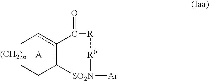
[(CH2)n].[A].Ccc1c(CC)[SO2N]([Ar])[R0][R]C1=O
